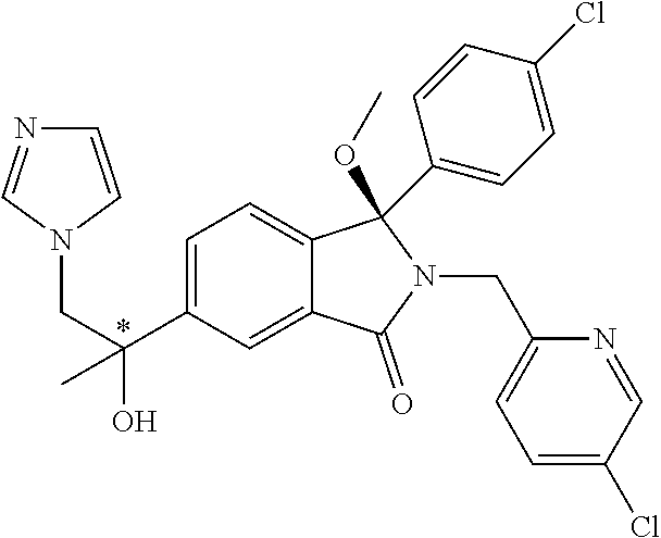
C(C1=CC=C2C(=C1)C(=O)N(CC1=CC=C(Cl)C=N1)C2(C1=CC=C(Cl)C=C1)OC)(CN1C=CN=C1)(C)O
